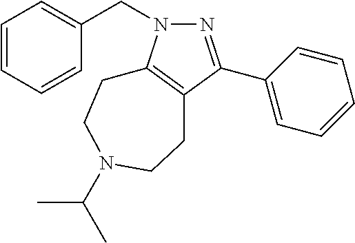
N1=C(C2=CC=CC=C2)C2=C(N1CC1=CC=CC=C1)CCN(C(C)C)CC2
